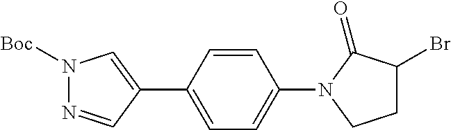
N1([Boc])N=CC(C2=CC=C(N3C(=O)C(Br)CC3)C=C2)=C1
